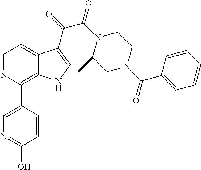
C1=NC(C2=CN=C(O)C=C2)=C2C(=C1)C(C(=O)C(N1C(C)CN(C(=O)C3=CC=CC=C3)CC1)=O)=CN2
